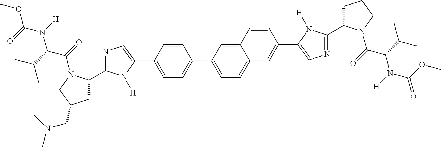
C1=C(C2=CN=C(C3CC(CN(C)C)CN3C(=O)C(C(C)C)N(C(OC)=O)[H])N2[H])C=CC(C2=CC=C3C(=C2)C=CC(C2=CN=C(C4CCCN4C(=O)C(C(C)C)N(C(=O)OC)[H])N2[H])=C3)=C1
